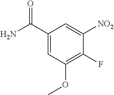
C1(C(N)=O)=CC(OC)=C(F)C([NO2])=C1
